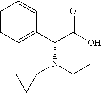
C(C(O)=O)(C1=CC=CC=C1)N(CC)C1CC1
